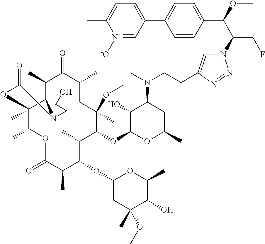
N1=NN(C(C(OC)C2=CC=C(C3=CC=C(C)[N+]([-O])=C3)C=C2)CF)C=C1CCN(C1CC(C)OC(OC2C(C)C(OC3CC(C)(OC)C(O)C(C)O3)C(C)C(=O)OC(CC)C3(C)C(C(C)C(=O)C(C)CC2(OC)C)N(CCO)C(=O)O3)C1O)C
